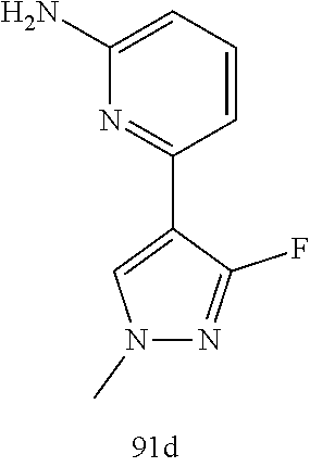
C1=CC=C(N)N=C1C1=CN(C)N=C1F
